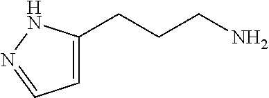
C1=C(CCCN)NN=C1
